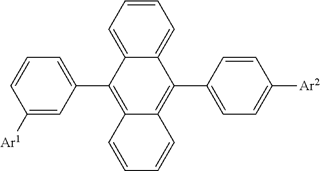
C1([Ar1])=CC(C2=C3C(=C(C4=CC=C([Ar2])C=C4)C4=CC=CC=C24)C=CC=C3)=CC=C1
